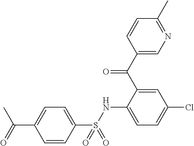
C1(C(C2=CC(Cl)=CC=C2NS(C2=CC=C(C(C)=O)C=C2)(=O)=O)=O)=CN=C(C)C=C1
